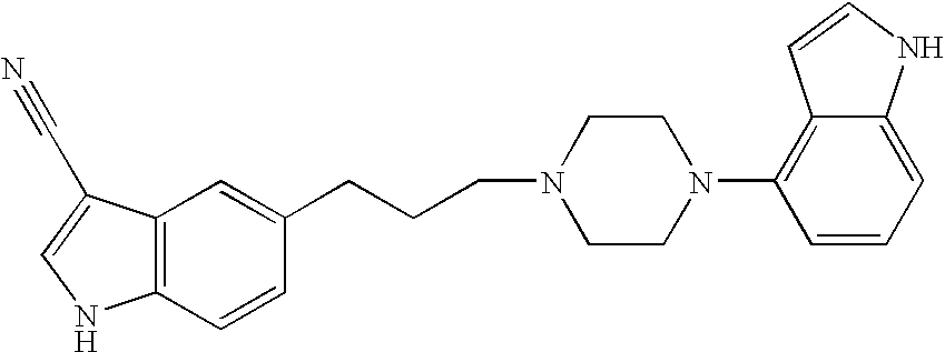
C12=C(C=CC(CCCN3CCN(C4=C5C(=CC=C4)NC=C5)CC3)=C1)NC=C2C#N
